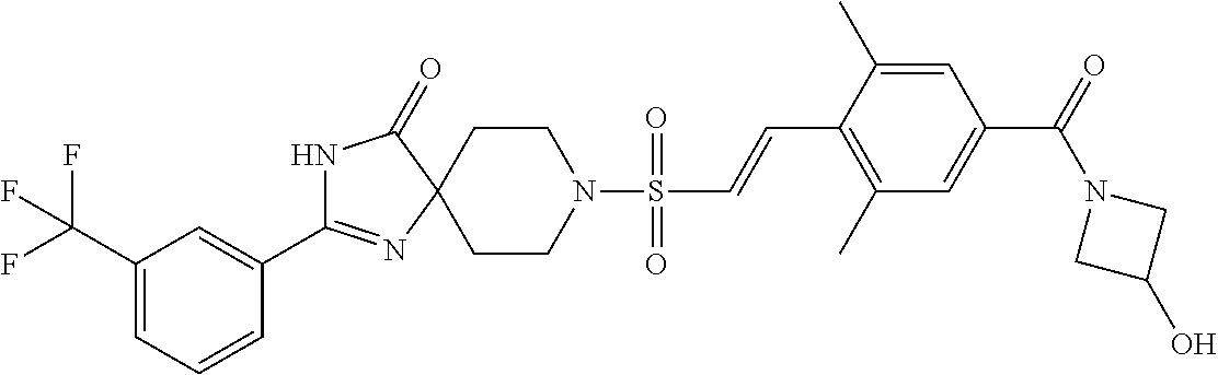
C1(C(F)(F)F)=CC=CC(C2=NC3(C(=O)N2)CCN(S(C=CC2=C(C)C=C(C(=O)N4CC(O)C4)C=C2C)(=O)=O)CC3)=C1
